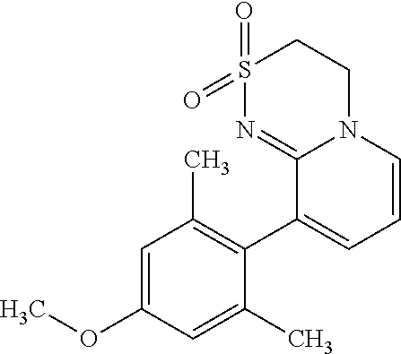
C1(C)=CC(OC)=CC(C)=C1C1=CC=CN2C1=NS(=O)(=O)CC2
